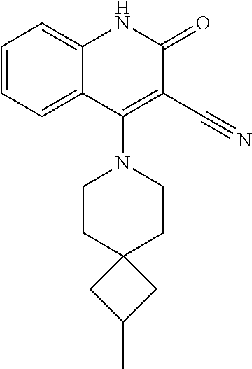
C1=CC=C2C(=C1)NC(=O)C(C#N)=C2N1CCC2(CC1)CC(C)C2
